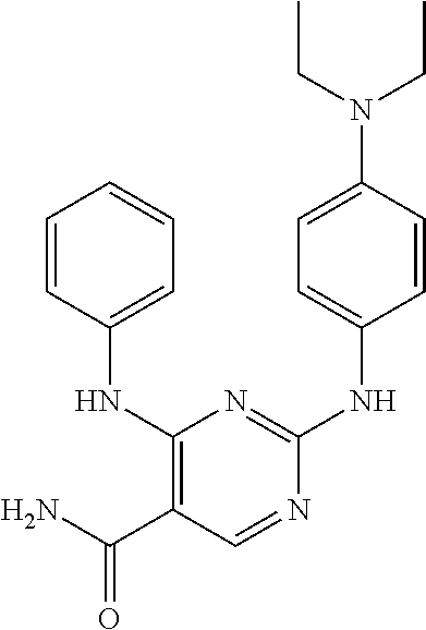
C1(NC2=CC=CC=C2)=C(C(N)=O)C=NC(NC2=CC=C(N(CC)CC)C=C2)=N1
